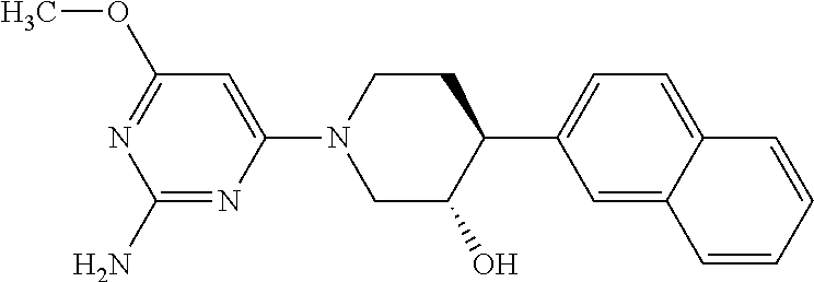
C1(N)=NC(N2CC(O)C(C3=CC=C4C(=C3)C=CC=C4)CC2)=CC(OC)=N1
